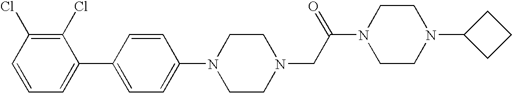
C1(N2CCN(CC(N3CCN(C4CCC4)CC3)=O)CC2)=CC=C(C2=CC=CC(Cl)=C2Cl)C=C1
